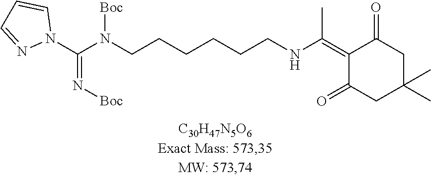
C1(=C(NCCCCCCN(C(N2C=CC=N2)=N[Boc])[Boc])C)C(=O)CC(C)(C)CC1=O
